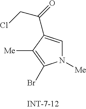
N1([Me])C=C(C(=O)CCl)C([Me])=C1Br
